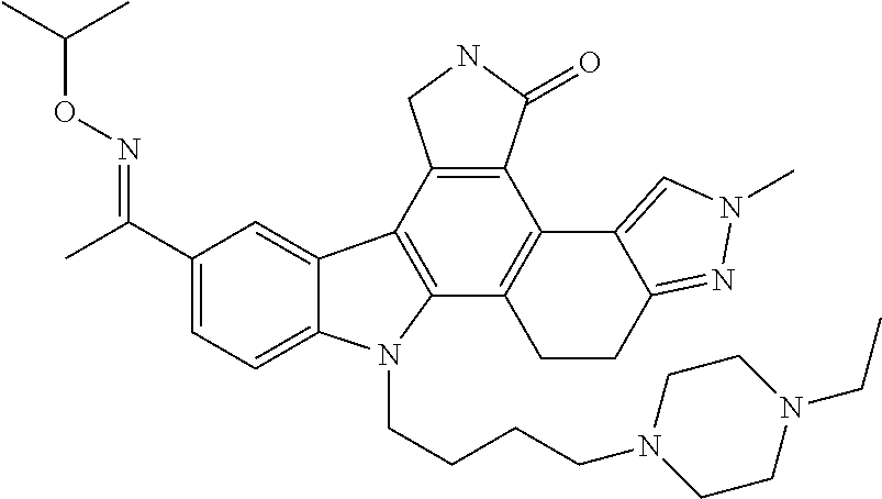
C1(C(C)=NOC(C)C)=CC=C2C(=C1)C1=C(N2CCCCN2CCN(CC)CC2)C2=C(C3=C1CNC3=O)C1=CN(C)N=C1CC2
